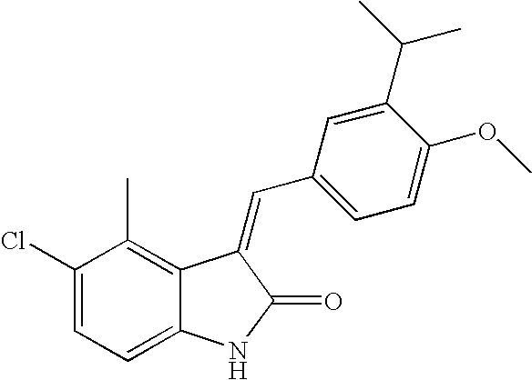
C1(Cl)=CC=C2C(=C1C)C(=CC1=CC=C(OC)C(C(C)C)=C1)C(=O)N2
